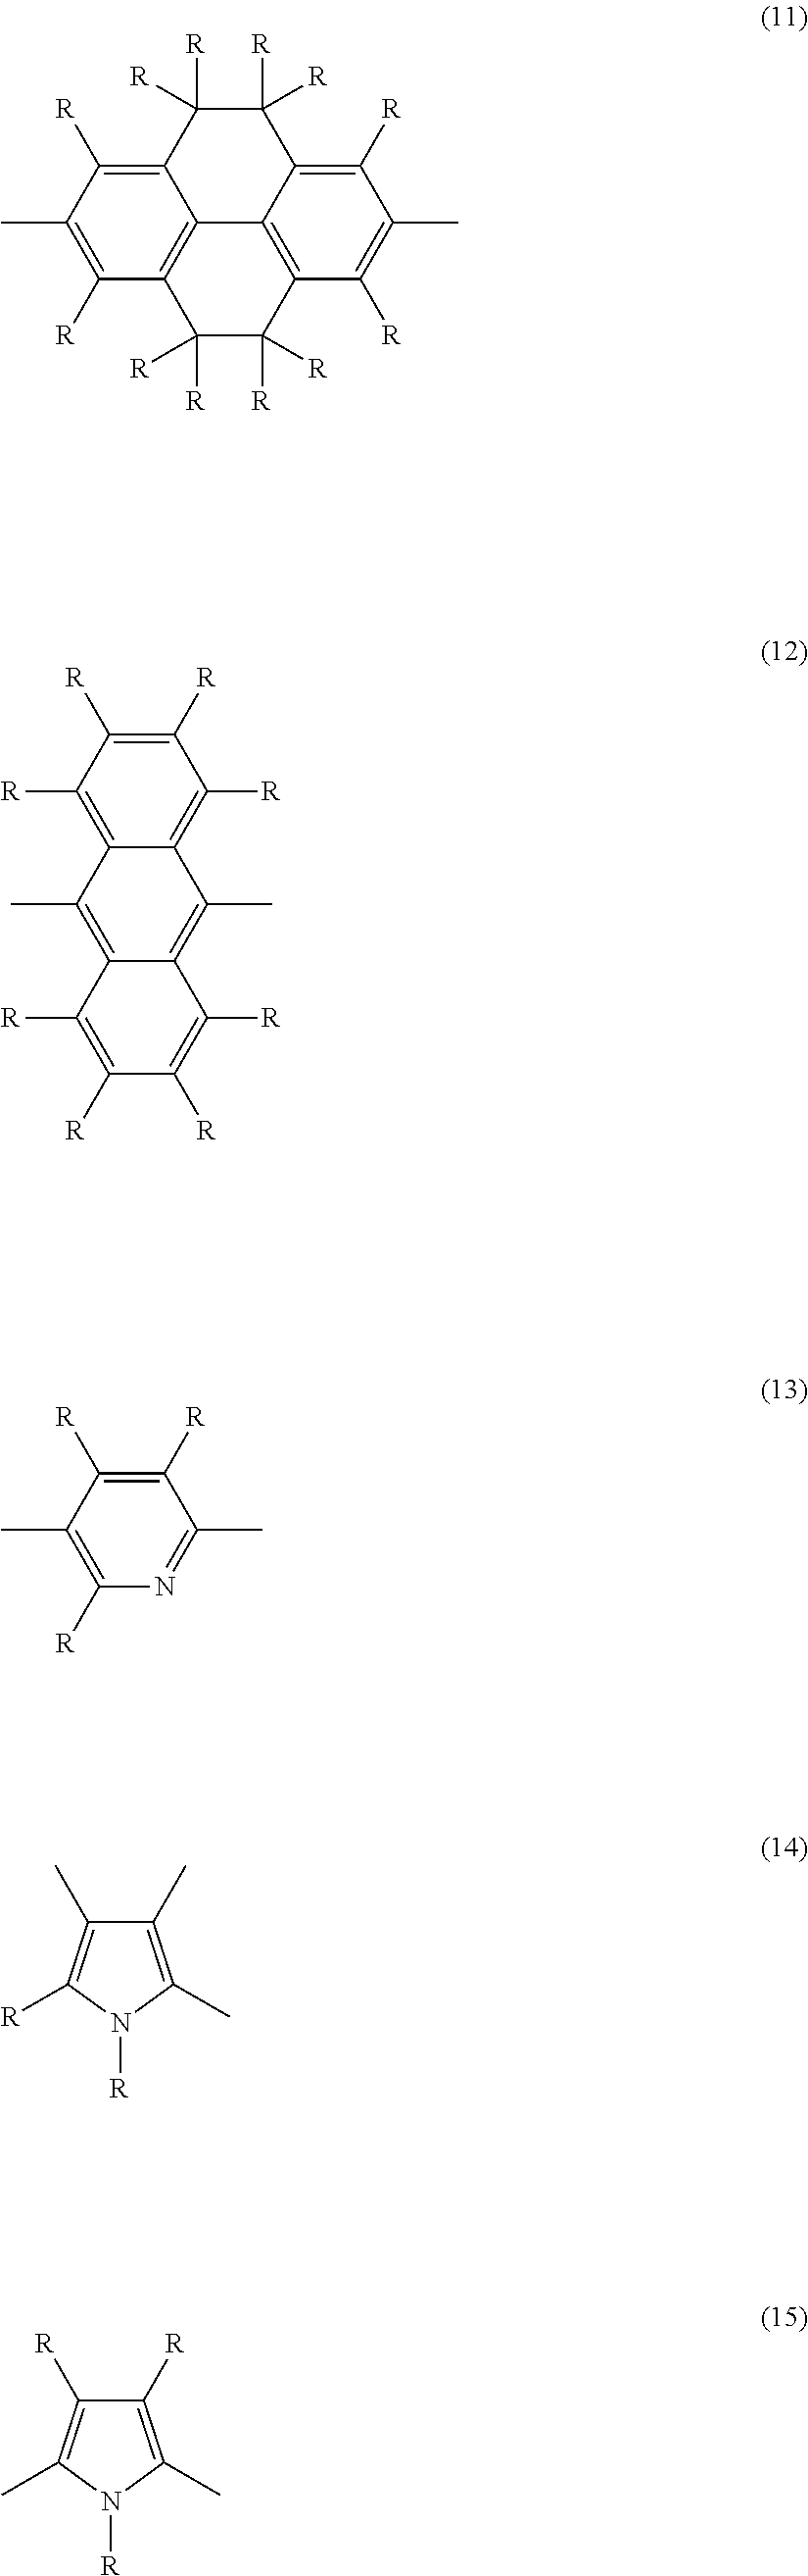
C1([R])=C(C)C([R])=C2C3=C1C([R])([R])C([R])([R])C1=C3C(=C([R])C(C)=C1[R])C([R])([R])C2([R])[R].C1([R])=C([R])C2=C(C)C3=C([R])C([R])=C([R])C([R])=C3C(C)=C2C([R])=C1[R].C1([R])=C(C)C([R])=C([R])C(C)=N1.C1(C)=C(C)N([R])C([R])=C1C.C1([R])=C(C)N([R])C(C)=C1[R]
